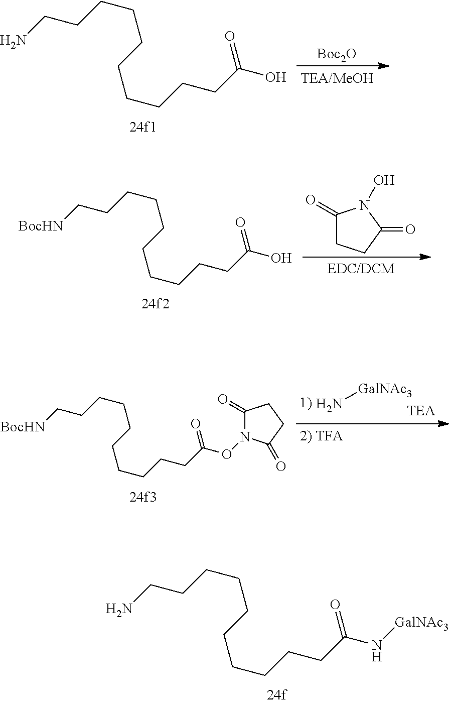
C(CCN)CCCCCCCC(O)=O.[Boc2O].C(CC[BocHN])CCCCCCCC(O)=O.C1(=O)CCC(=O)N1O.C(CCN)CCCCCCCC(N[GalNAc3])=O.C(CC[BocHN])CCCCCCCC(ON1C(=O)CCC1=O)=O.N[GalNAc3]
